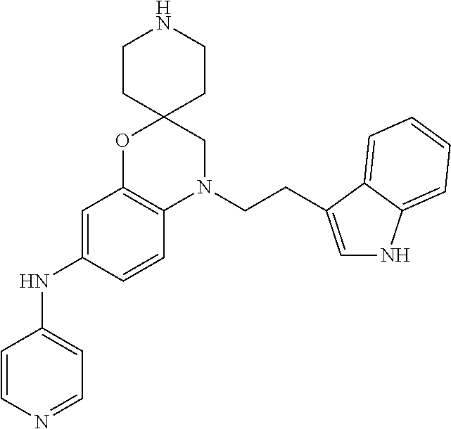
C1=CN=CC=C1NC1=CC2=C(C=C1)N(CCC1=CNC3=CC=CC=C31)CC1(O2)CCNCC1
